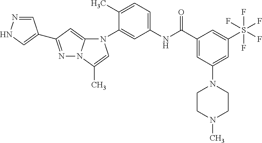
C1(C)=CC=C(NC(C2=CC(N3CCN(C)CC3)=CC(S(F)(F)(F)(F)F)=C2)=O)C=C1N1C2=CC(C3=CNN=C3)=NN2C(C)=C1
